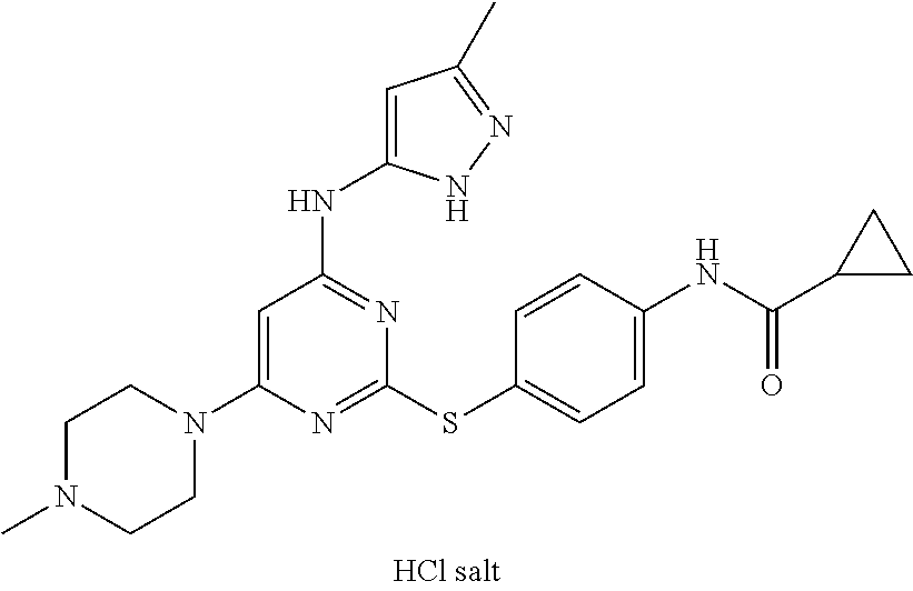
N1=C(SC2=CC=C(NC(C3CC3)=O)C=C2)N=C(NC2=CC(C)=NN2)C=C1N1CCN(C)CC1
